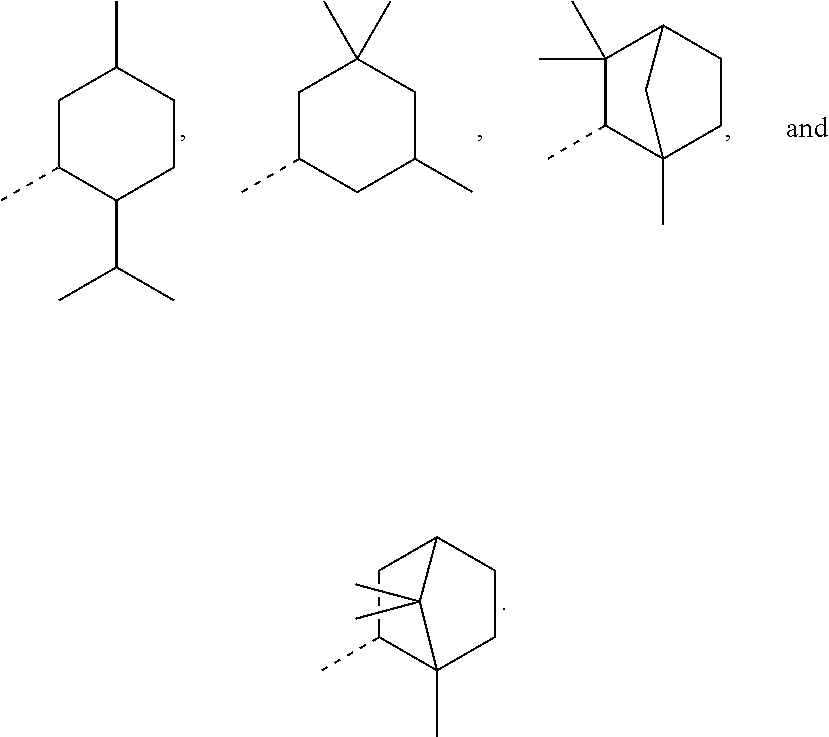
CC1C2(C)CCC(C1)C2(C)C.CC1CC(C)CC(C)(C)C1.CC1C2(C)CCC(C1(C)C)C2.CC1C(C(C)C)CCC(C)C1
